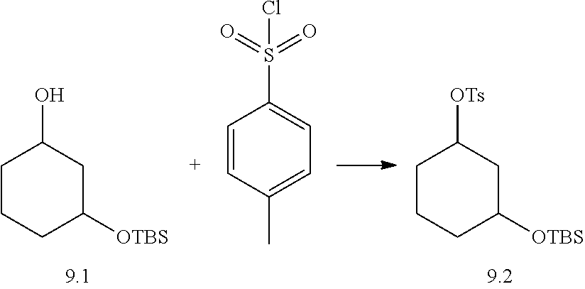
C1CCC([OTBS])CC1O.C1CCC([OTBS])CC1[OTs].C1=CC(C)=CC=C1S(Cl)(=O)=O
